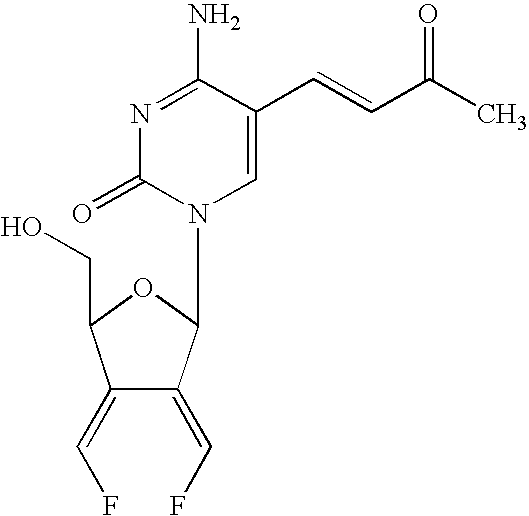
N1=C(N)C(C=CC(C)=O)=CN(C2C(=CF)C(=CF)C(CO)O2)C1=O
